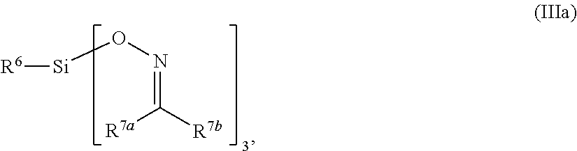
[R7b]C([R7a])=NO[Si][R6]
